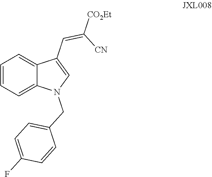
C1=CC=C2C(=C1)C(C=C([CN])[CO2Et])=CN2CC1=CC=C(F)C=C1
